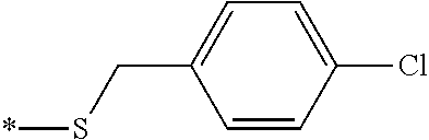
C1=CC(Cl)=CC=C1CS*
